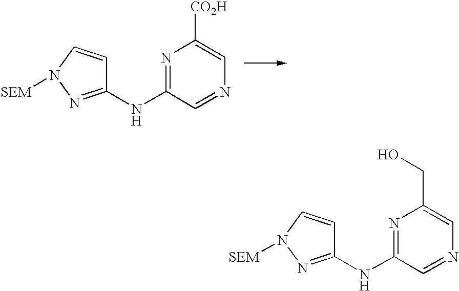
N1=C(NC2=NN([SEM])C=C2)C=NC=C1[CO2H].N1=C(NC2=NN([SEM])C=C2)C=NC=C1CO
